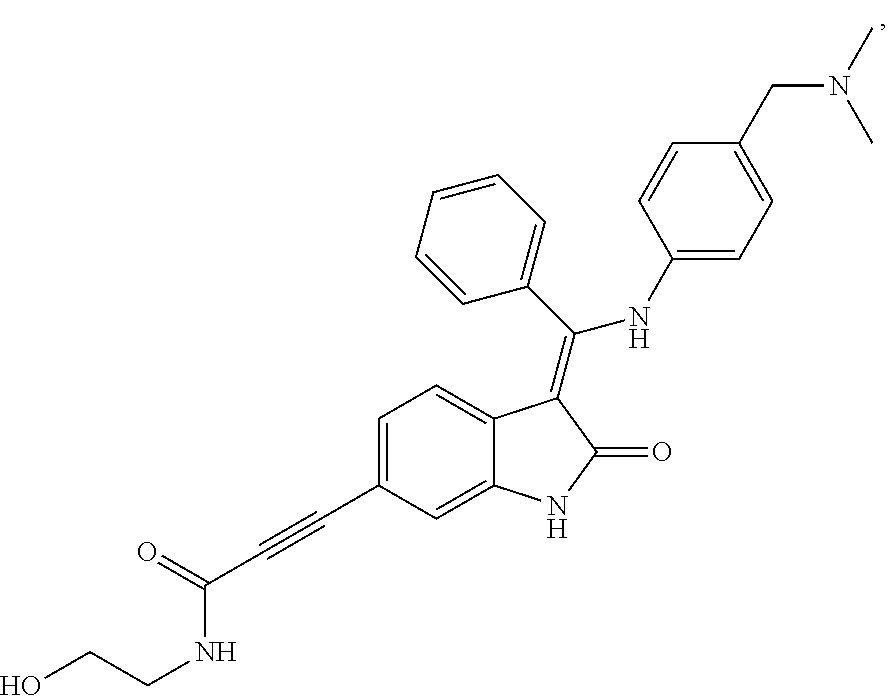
C1=C(C#CC(=O)NCCO)C=C2C(=C1)C(=C(C1=CC=CC=C1)NC1=CC=C(CN(C)C)C=C1)C(=O)N2
